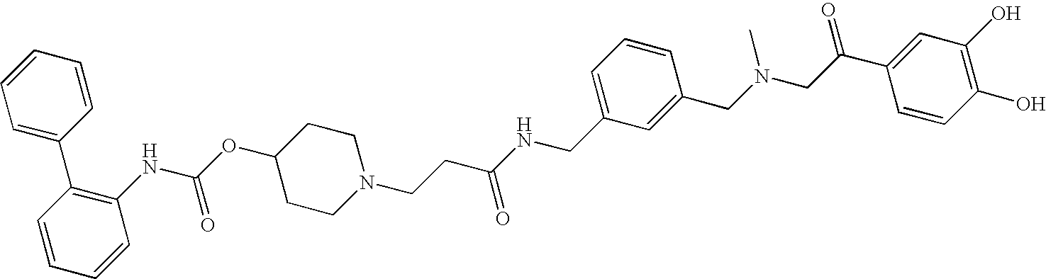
C1=CC=CC=C1C1=C(NC(OC2CCN(CCC(NCC3=CC=CC(CN(CC(C4=CC(O)=C(O)C=C4)=O)C)=C3)=O)CC2)=O)C=CC=C1
